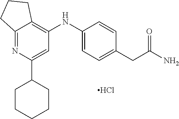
Cl.C12=NC(C3CCCCC3)=CC(NC3=CC=C(CC(N)=O)C=C3)=C1CCC2
